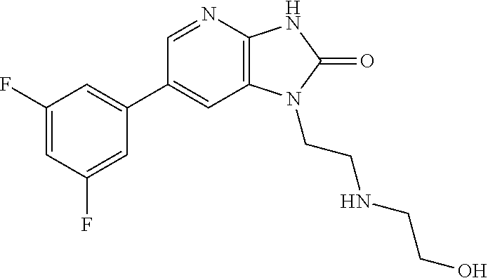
C1(C2=CC(F)=CC(F)=C2)=CC2=C(N=C1)NC(=O)N2CCNCCO
